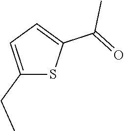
C1(CC)=CC=C(C(=O)C)S1
